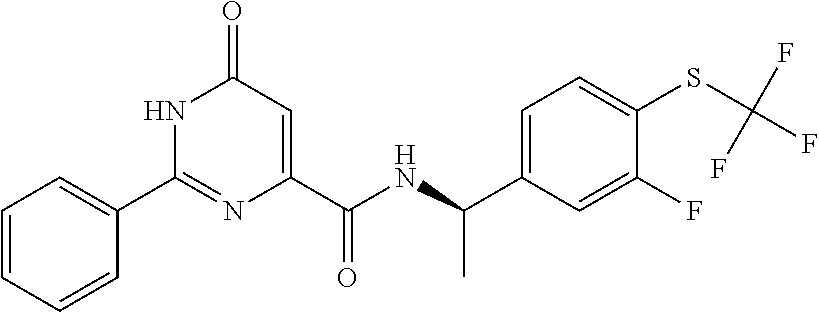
C1=CC=CC(C2=NC(C(=O)NC(C)C3=CC=C(SC(F)(F)F)C(F)=C3)=CC(=O)N2)=C1
